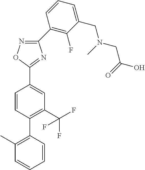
C1=CC(C2=C(C)C=CC=C2)=C(C(F)(F)F)C=C1C1=NC(C2=C(F)C(CN(CC(=O)O)C)=CC=C2)=NO1
